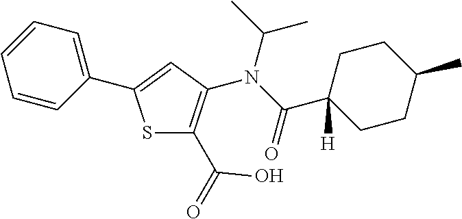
S1C(C(O)=O)=C(N(C(C2([H])CCC(C)CC2)=O)C(C)C)C=C1C1=CC=CC=C1
